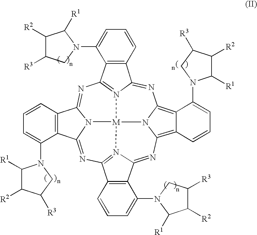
N1=C2N3=C(N=C4N5C(=NC6=N7C(=NC8=C9C(=C1N8[M]753)C(N1C([R1])C([R2])C([R3])C1)=CC=C9)C1=C6C=CC=C1N1CC([R3])C([R2])C1[R1])C1=C4C=CC=C1N1C([R1])C([R2])C([R3])C1)C1=C2C=CC=C1N1CC([R3])C([R2])C1[R1]
